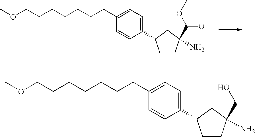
COCCCCCCCC1=CC=C(C2CCC(C(OC)=O)(N)C2)C=C1.COCCCCCCCC1=CC=C(C2CCC(CO)(N)C2)C=C1
